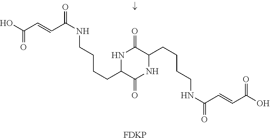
C(C=CC(NCCCCC1C(=O)NC(CCCCNC(=O)C=CC(O)=O)C(=O)N1)=O)(O)=O.[FDKP]
